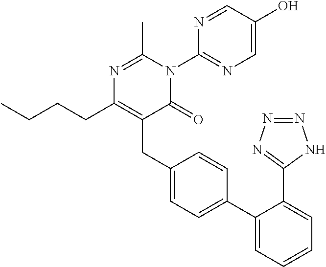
CCCCC1=C(CC2=CC=C(C3=CC=CC=C3C3=NN=NN3)C=C2)C(=O)N(C2=NC=C(O)C=N2)C(C)=N1
